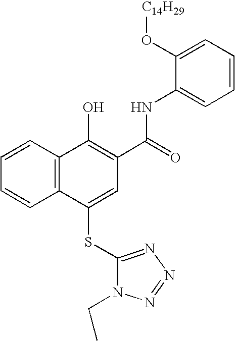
C1=CC=CC2=C1C(O)=C(C(=O)NC1=CC=CC=C1O[C14H29])C=C2SC1=NN=NN1CC
